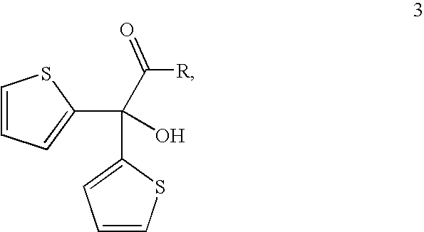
C(C1=CC=CS1)(C([R])=O)(C1=CC=CS1)O
